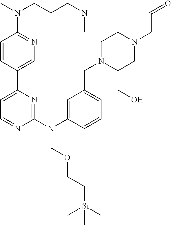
C1=CC2=CN=C1N(C)CCCN(C)C(=O)CN1CC(CO)N(CC3=CC=CC(=C3)N(COCC[Si](C)(C)C)C3=NC2=CC=N3)CC1
